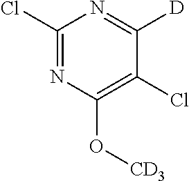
C1(Cl)=NC(O[CD3])=C(Cl)C([D])=N1
